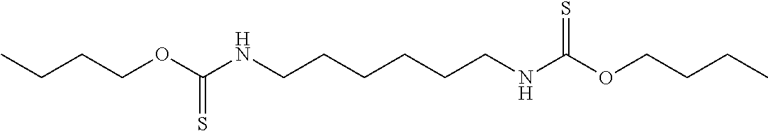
C(CCOC(NCCCCCCNC(OCCCC)=S)=S)C
